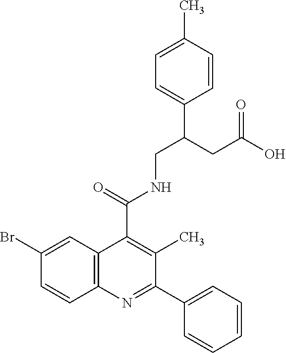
C1=CC2=C(C=C1Br)C(C(=O)NCC(CC(O)=O)C1=CC=C(C)C=C1)=C(C)C(C1=CC=CC=C1)=N2
